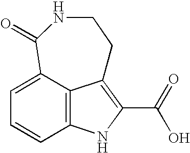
C12=C3C(=CC=C1)C(=O)NCCC3=C(C(O)=O)N2
